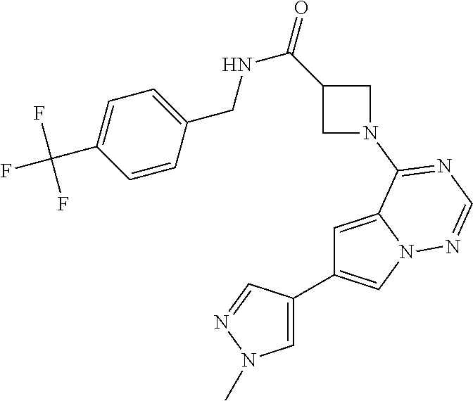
C1=C(C2=CN3C(=C2)C(N2CC(C(=O)NCC4=CC=C(C(F)(F)F)C=C4)C2)=NC=N3)C=NN1C
